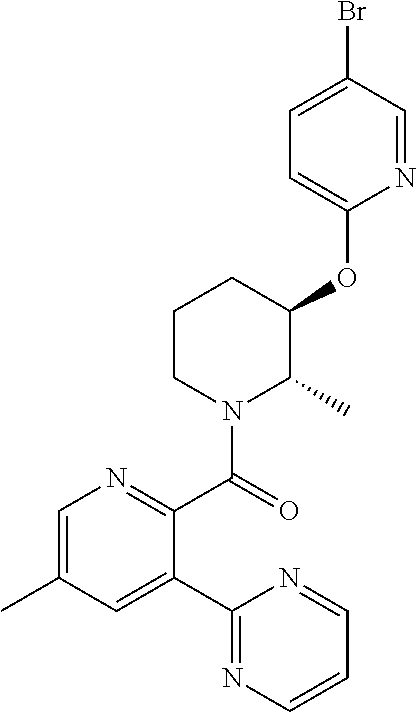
C1(C2=CC(C)=CN=C2C(=O)N2C(C)C(OC3=CC=C(Br)C=N3)CCC2)=NC=CC=N1
